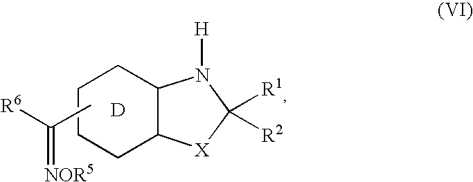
C1CCC2C(C1)N([H])C([R1])([R2])[X]2.[D].CC([R6])=[NOR5]
